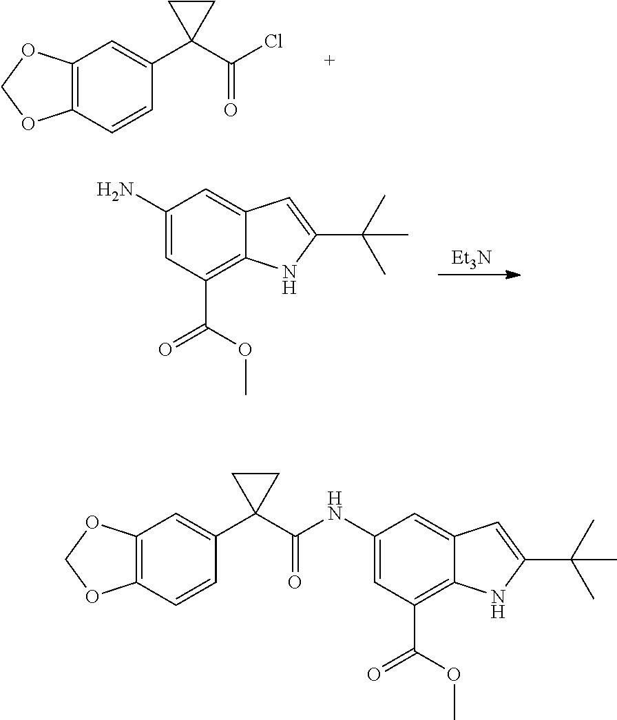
C1(N)=CC(C(OC)=O)=C2C(=C1)C=C(C(C)(C)C)N2.[Et3N].C12=C(C=CC(C3(C(Cl)=O)CC3)=C1)OCO2.C(=O)(NC1=CC(C(=O)OC)=C2C(=C1)C=C(C(C)(C)C)N2)C1(C2=CC3=C(C=C2)OCO3)CC1
